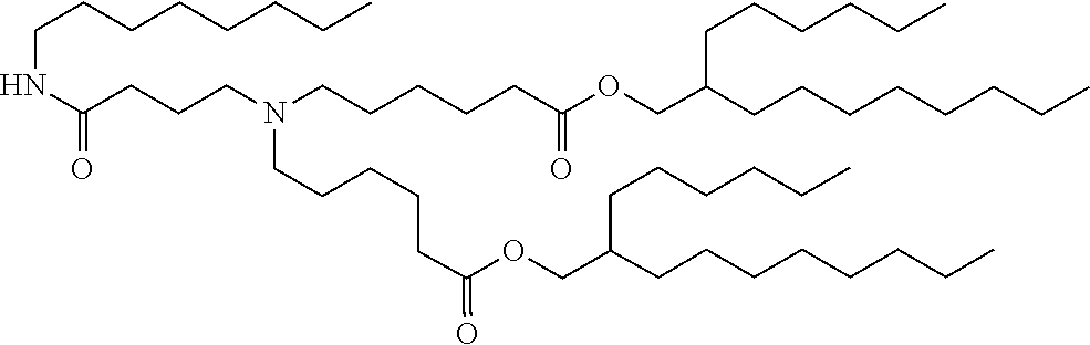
C(C(=O)OCC(CCCCCCCC)CCCCCC)CCCCN(CCCC(NCCCCCCCC)=O)CCCCCC(OCC(CCCCCCCC)CCCCCC)=O
